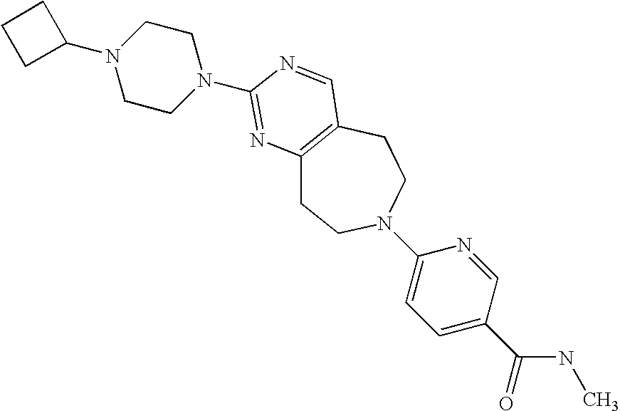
C1CN(C2=NC3=C(CCN(C4=CC=C(C(=O)NC)C=N4)CC3)C=N2)CCN1C1CCC1
